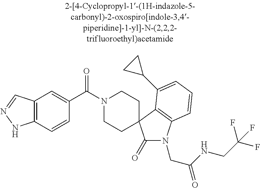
N1(C(C2=CC3=C(C=C2)NN=C3)=O)CCC2(CC1)C(=O)N(CC(NCC(F)(F)F)=O)C1=C2C(C2CC2)=CC=C1
